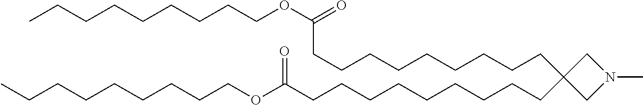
C1(CCCCCCCCCC(OCCCCCCCCC)=O)(CCCCCCCCCC(OCCCCCCCCC)=O)CN(C)C1
